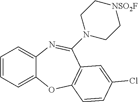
C1=CC=C2C(=C1)N=C(N1CC[NSO2F]CC1)C1=C(O2)C=CC(Cl)=C1
